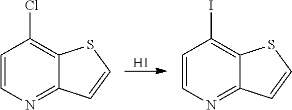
C1=CN=C2C(=C1I)SC=C2.C1=CN=C2C(=C1Cl)SC=C2.I
